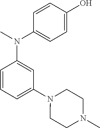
CN(C1=CC=C(O)C=C1)C1=CC(N2CCN(C)CC2)=CC=C1
